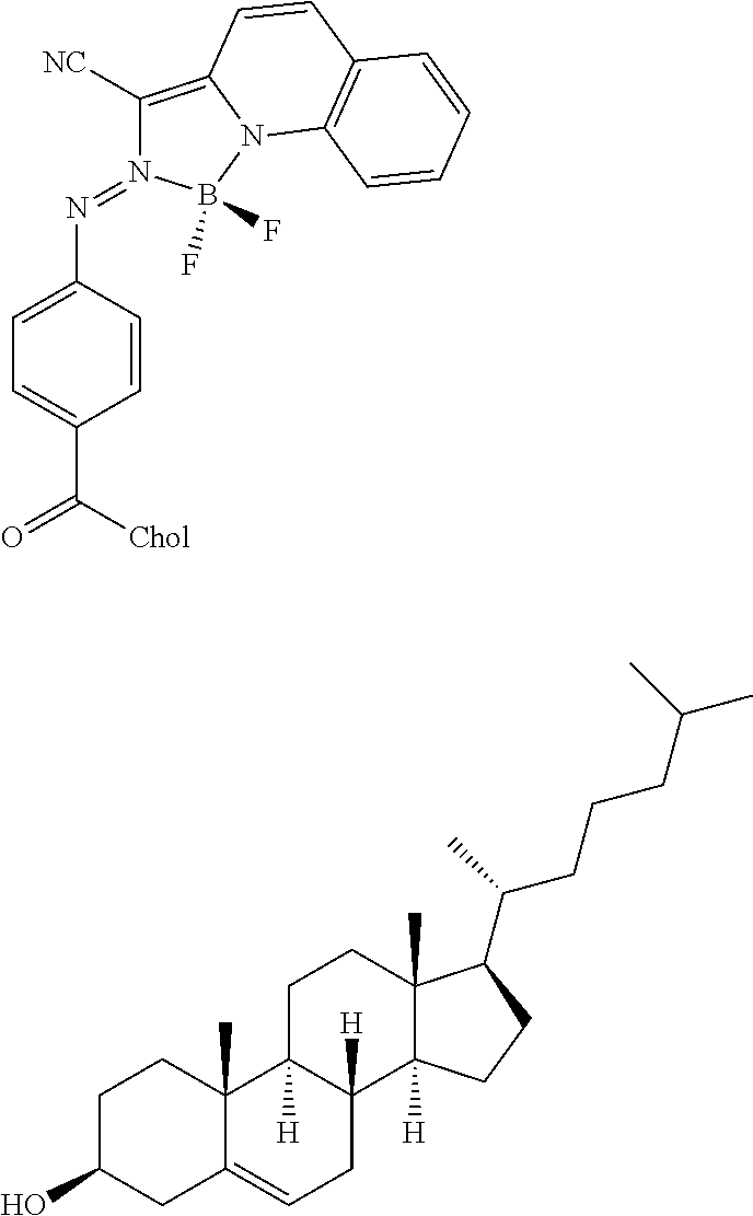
C1([NC])=C2N(B(F)(F)N1=NC1=CC=C(C([Chol])=O)C=C1)C1=C(C=C2)C=CC=C1.C1C(O)CC2=CCC3([H])C([H])(C2(C)C1)CCC1(C)C3([H])CCC1C(CCCC(C)C)C
